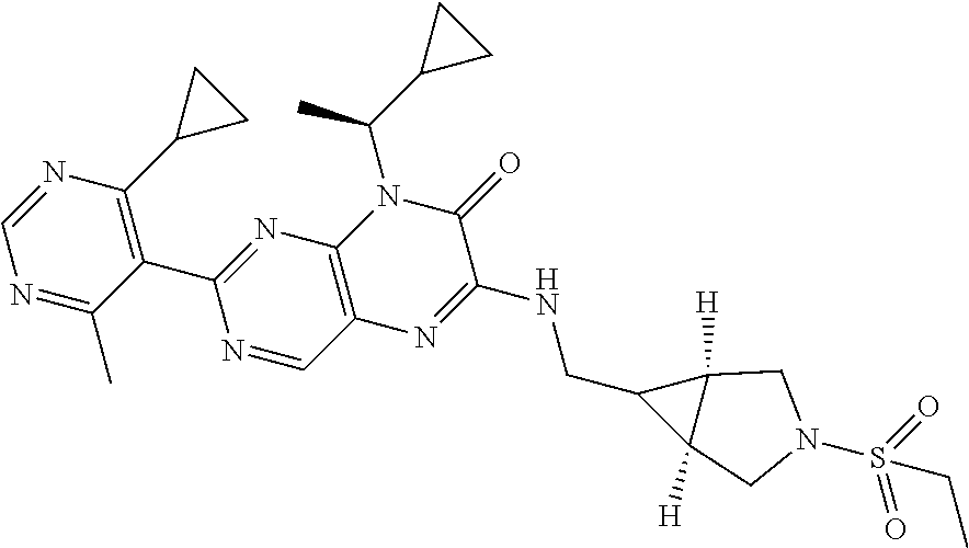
C1(C2=NC3=C(C=N2)N=C(NCC2C4([H])C2([H])CN(S(=O)(=O)CC)C4)C(=O)N3C(C2CC2)C)=C(C2CC2)N=CN=C1C
